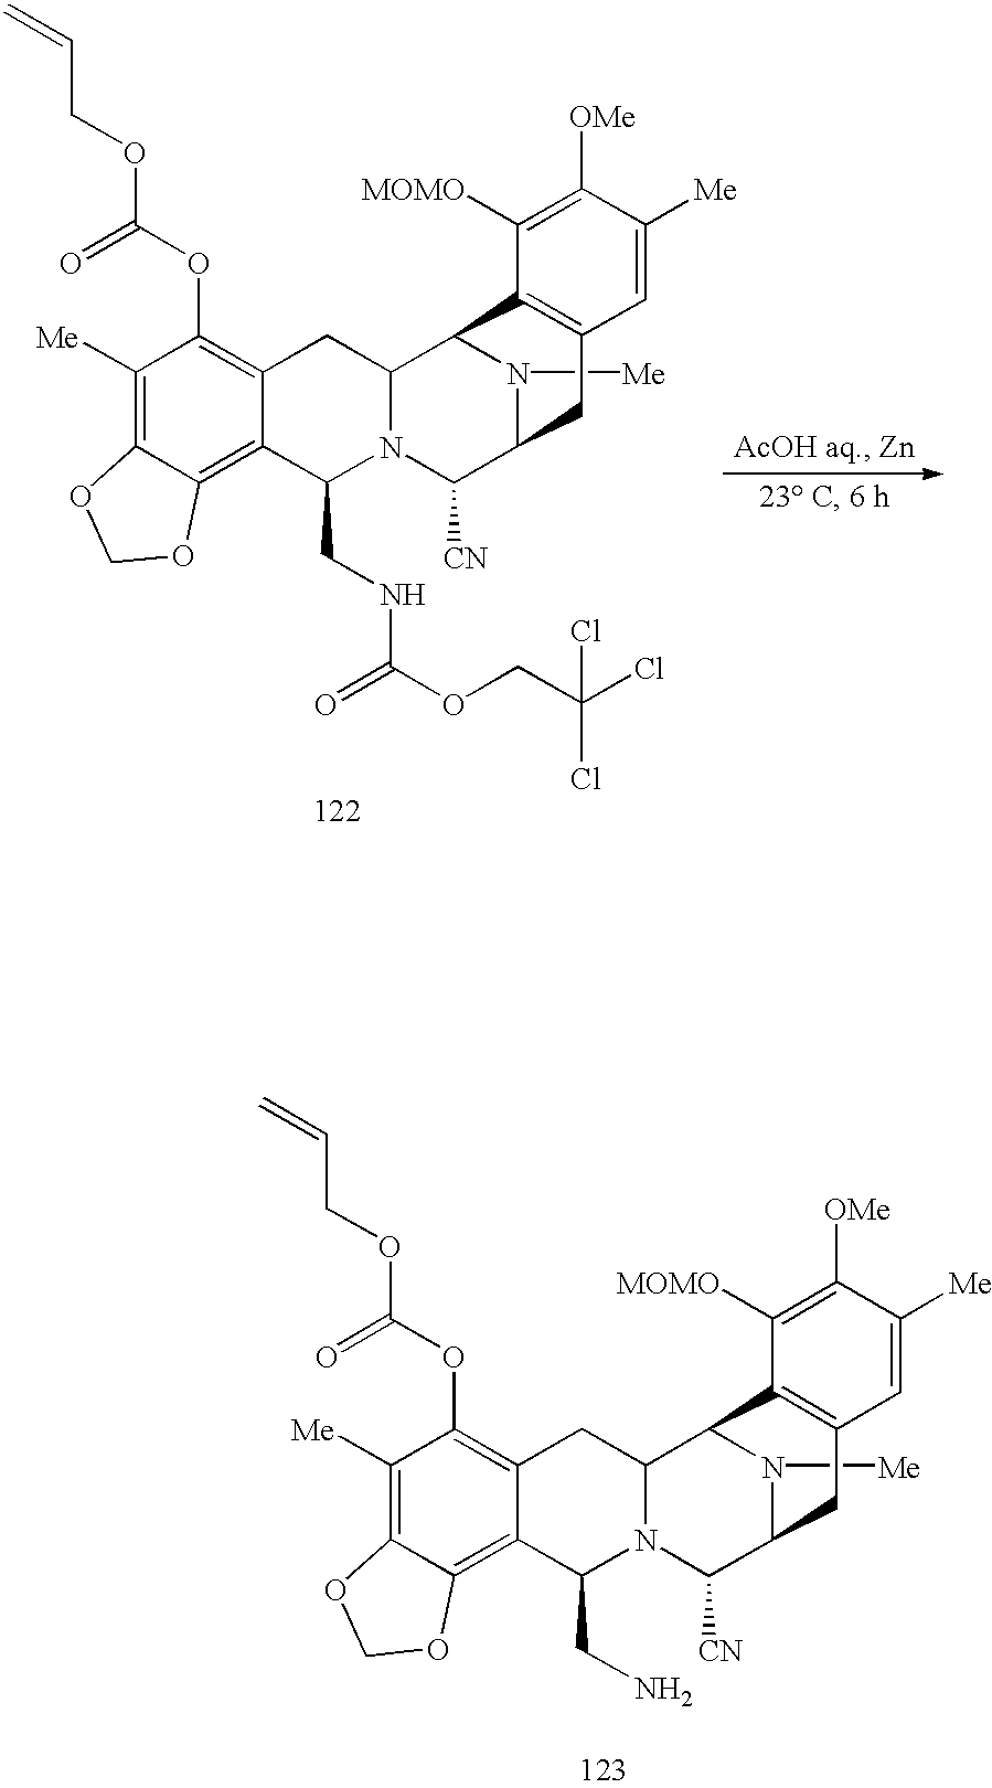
C1(OC(OCC=C)=O)=C2C(=C3C(=C1[Me])OCO3)C(CN)N1C(C2)C2N([Me])C(C1[CN])CC1=C2C([MOMO])=C([OMe])C([Me])=C1.C1(OC(OCC=C)=O)=C2C(=C3C(=C1[Me])OCO3)C(CNC(OCC(Cl)(Cl)Cl)=O)N1C(C2)C2N([Me])C(C1[CN])CC1=C2C([MOMO])=C([OMe])C([Me])=C1
